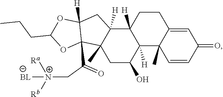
C1=C2C(C)(C=CC1=O)C1([H])C([H])(CC2)C2([H])C(C)(CC1O)C1(C(C[N+]([Rb])([Ra])[BL])=O)C([H])(C2)OC(CCC)O1
